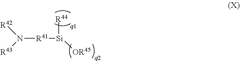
N([R41][Si]([OR45])[R44])([R42])[R43]
